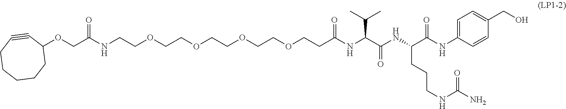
C1=C(NC(C(NC(C(NC(CCOCCOCCOCCOCCNC(COC2C#CCCCCC2)=O)=O)C(C)C)=O)CCCNC(N)=O)=O)C=CC(CO)=C1
